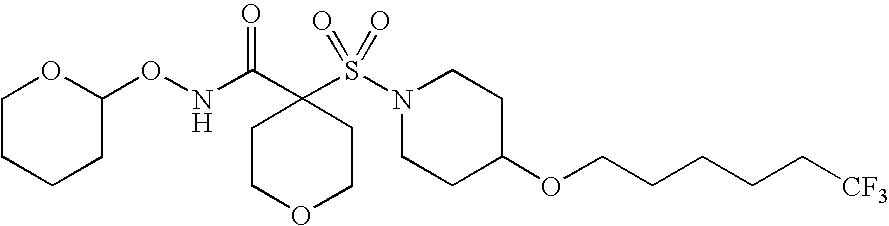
C1COCCC1(C(NOC1OCCCC1)=O)S(N1CCC(OCCCCC[CF3])CC1)(=O)=O
